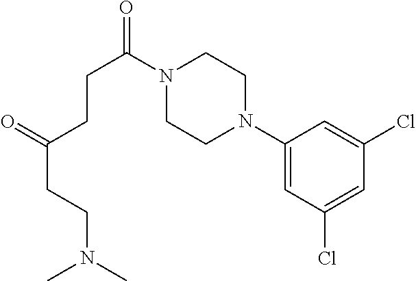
C1(N2CCN(C(CCC(CCN(C)C)=O)=O)CC2)=CC(Cl)=CC(Cl)=C1
